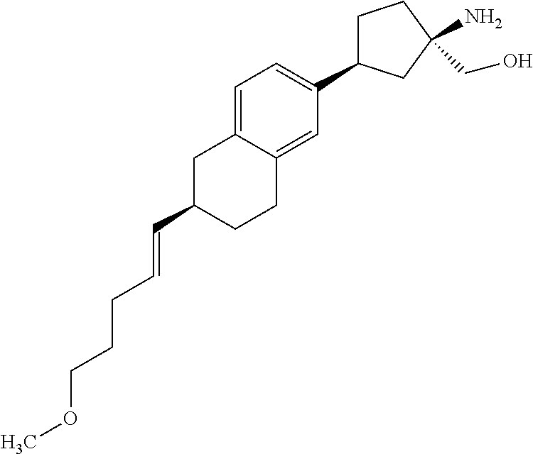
C1(C=CCCCOC)CC2=CC=C(C3CCC(CO)(N)C3)C=C2CC1
